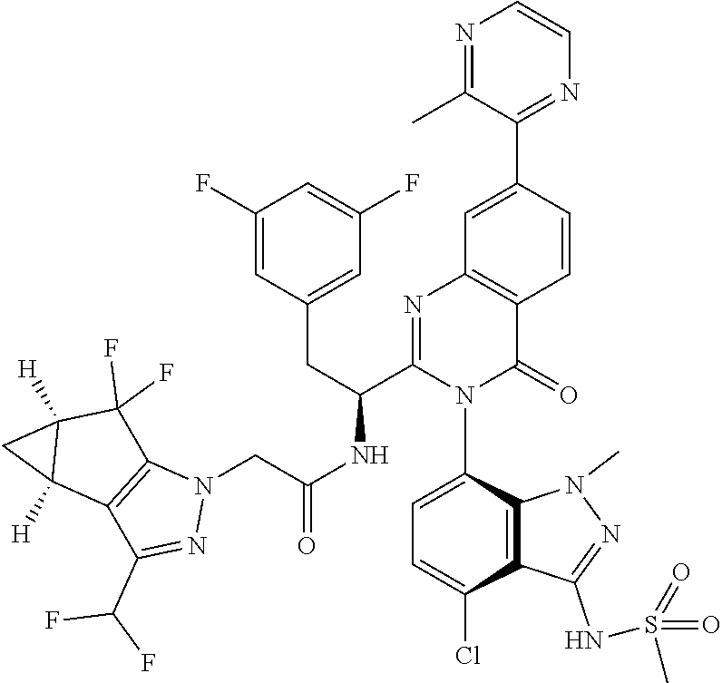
N1(C)N=C(NS(=O)(=O)C)C2=C1C(N1C(C(CC3=CC(F)=CC(F)=C3)NC(CN3N=C(C(F)F)C4=C3C(F)(F)C3([H])C4([H])C3)=O)=NC3=C(C1=O)C=CC(C1=NC=CN=C1C)=C3)=CC=C2Cl
